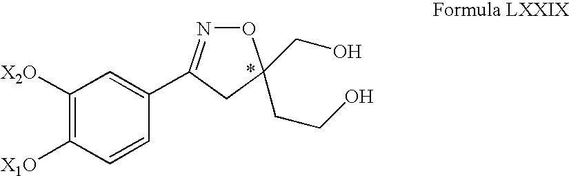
C1([X2O])=C([X1O])C=CC(C2=NOC(CO)(CCO)C2)=C1
